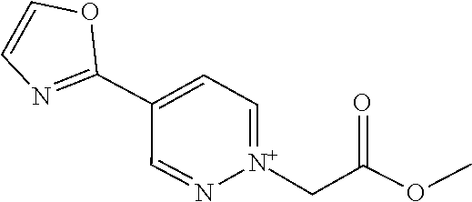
O1C=CN=C1C1=CC=[N+](CC(OC)=O)N=C1
